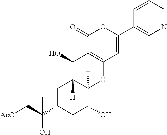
C1C(C(C[AcO])(O)C)CC(O)C2(C)C1([H])C(O)C1=C(O2)C=C(C2=CN=CC=C2)OC1=O
